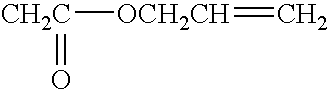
[CH2C]([OCH2CH]=C)=O
